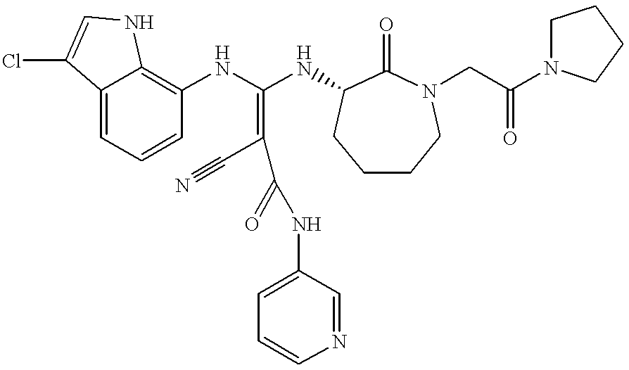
C12=CC=CC(NC(NC3C(=O)N(CC(N4CCCC4)=O)CCCC3)=C(C#N)C(NC3=CC=CN=C3)=O)=C1NC=C2Cl
